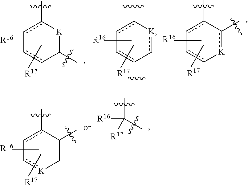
c1c(C)-[K]c(C)-cc-1.[R16].[R17].c1c(C)-[K]c-c(C)c-1.[R16].[R17].c1c(C)-c(C)[K]-cc-1.[R16].[R17].c1c(C)-c(C)c-[K]c-1.[R16].[R17].CC(C)([R16])[R17]
